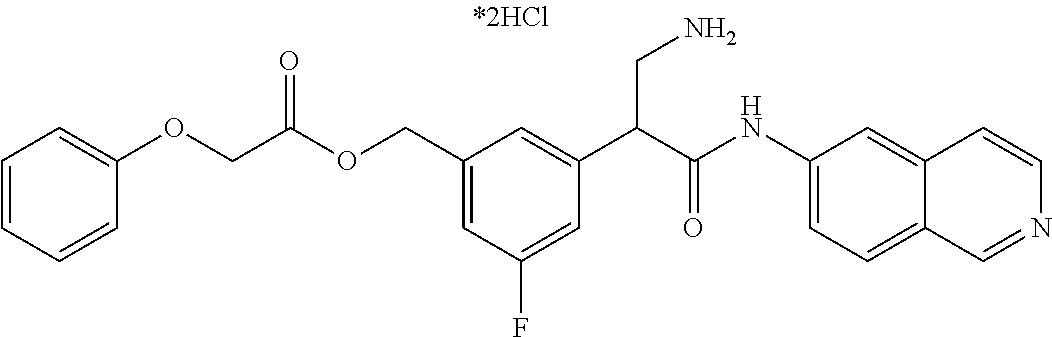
C1=C(COC(COC2=CC=CC=C2)=O)C=C(C(C(NC2=CC=C3C(=C2)C=CN=C3)=O)CN)C=C1F
